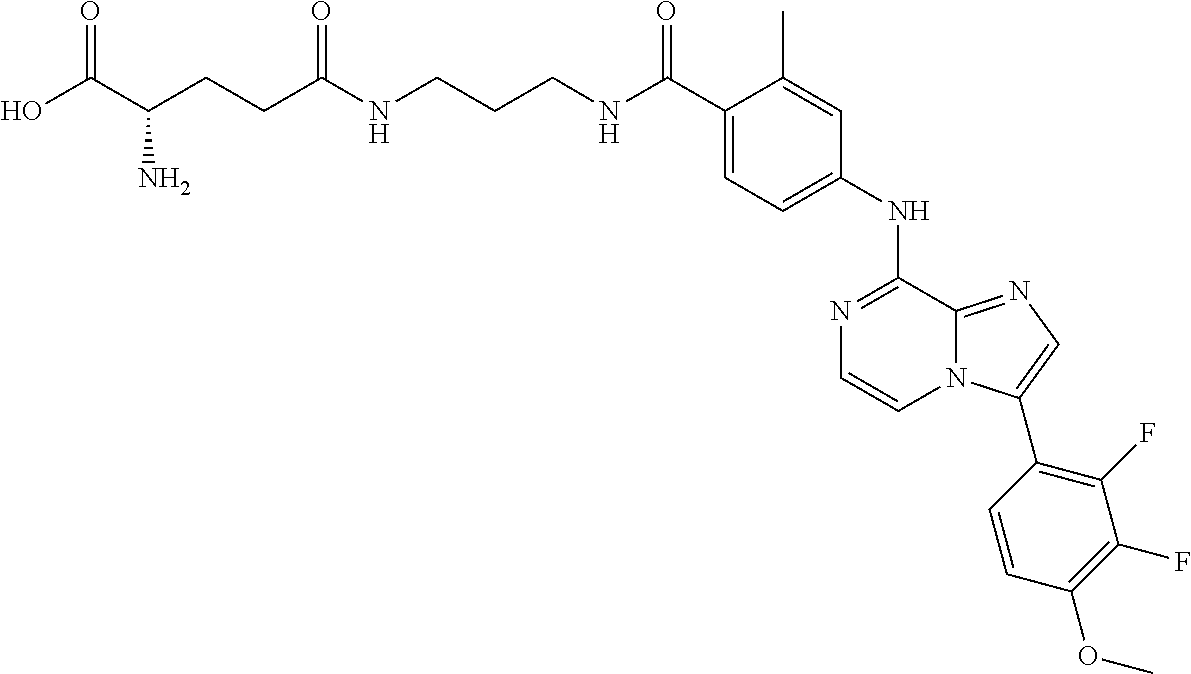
C1(C(NCCCNC(CCC(C(O)=O)N)=O)=O)=CC=C(NC2=NC=CN3C2=NC=C3C2=C(F)C(F)=C(OC)C=C2)C=C1C
